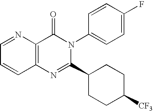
C12=C(N=C(C3CCC([CF3])CC3)N(C3=CC=C(F)C=C3)C1=O)C=CC=N2
